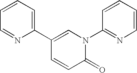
C1(C2=CC=CC=N2)=CN(C2=NC=CC=C2)C(=O)C=C1
